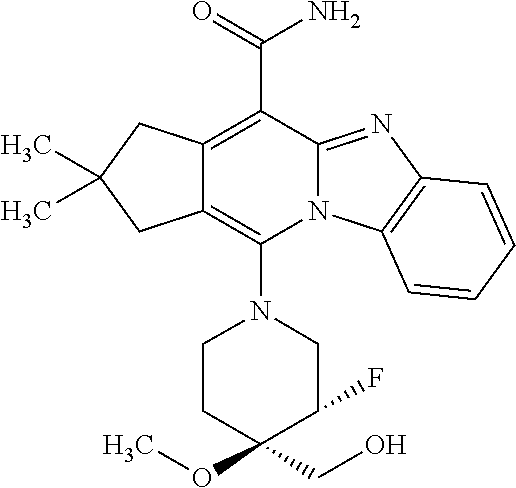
C12=C(N3CCC(OC)(CO)C(F)C3)N3C(=NC4=C3C=CC=C4)C(C(N)=O)=C1CC(C)(C)C2
